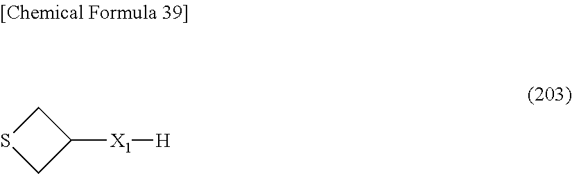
C1([X1][H])CSC1
